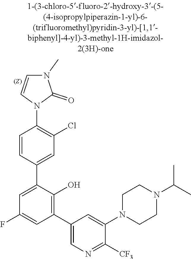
C1CN(C2=CC(C3=C(O)C(C4=CC(Cl)=C(N5C=CN(C)C5=O)C=C4)=CC(F)=C3)=CN=C2[CF3])CCN1C(C)C
